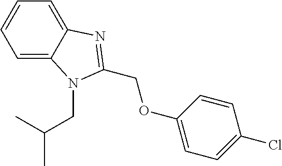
C1=C2C(=CC=C1)N(CC(C)C)C(COC1=CC=C(Cl)C=C1)=N2
